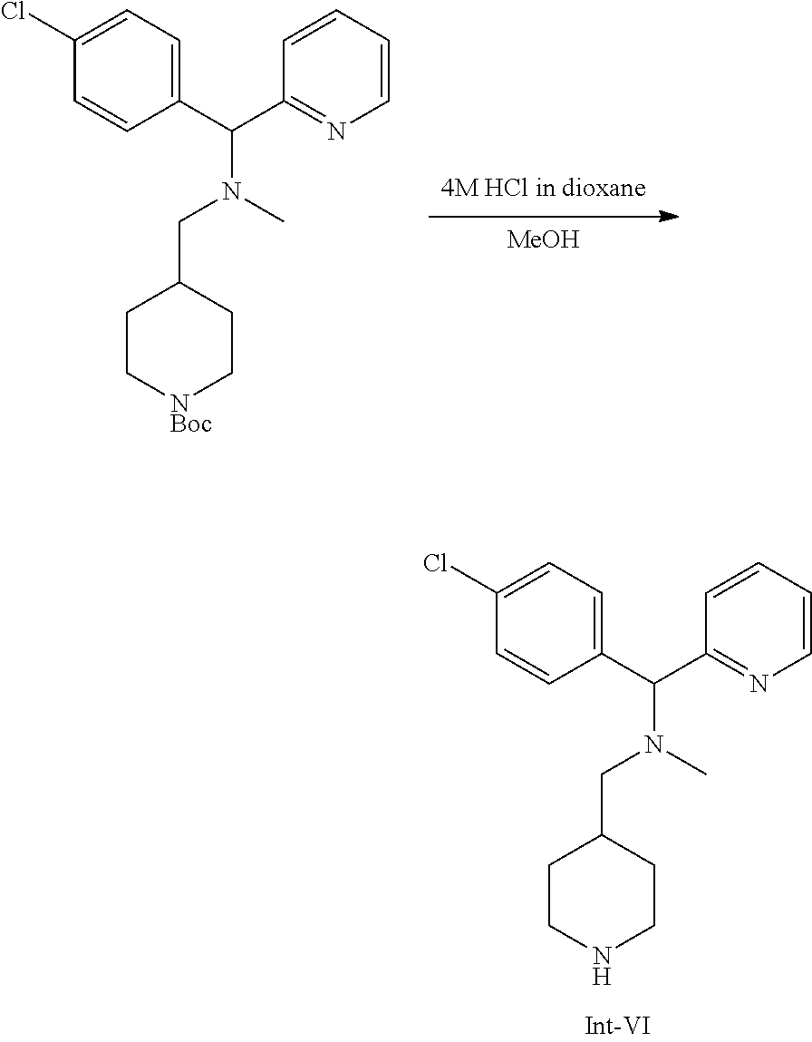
C1CNCCC1CN(C(C1=CC=C(Cl)C=C1)C1=NC=CC=C1)C.[MeOH].C1C[NBoc]CCC1CN(C(C1=CC=C(Cl)C=C1)C1=NC=CC=C1)C
